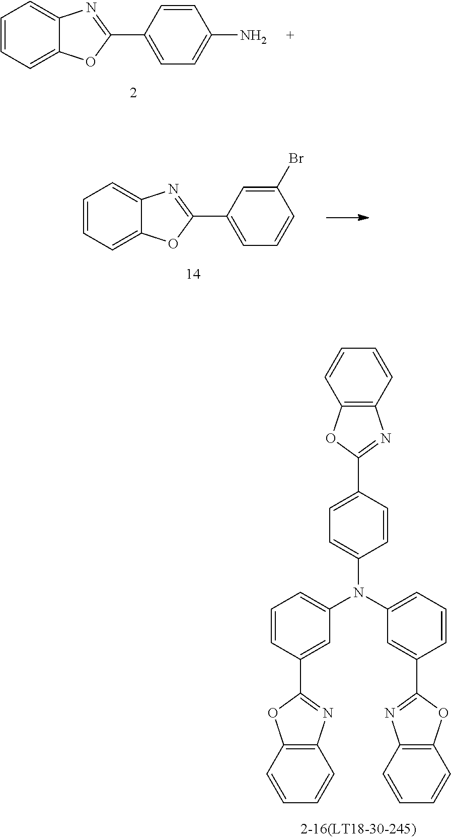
C1=C(C2=NC3=CC=CC=C3O2)C=CC(N)=C1.C1=C(C2=NC3=CC=CC=C3O2)C=C(Br)C=C1.C1=CC=C(N(C2=CC=C(C3=NC4=C(O3)C=CC=C4)C=C2)C2=CC=CC(C3=NC4=C(O3)C=CC=C4)=C2)C=C1C1=NC2=C(O1)C=CC=C2
